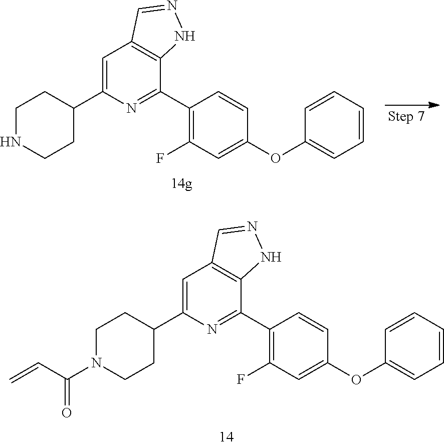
C1(C2=CC3=C(C(C4=C(F)C=C(OC5=CC=CC=C5)C=C4)=N2)NN=C3)CCN(C(=O)C=C)CC1.C1(C2=CC3=C(C(C4=C(F)C=C(OC5=CC=CC=C5)C=C4)=N2)NN=C3)CCNCC1
